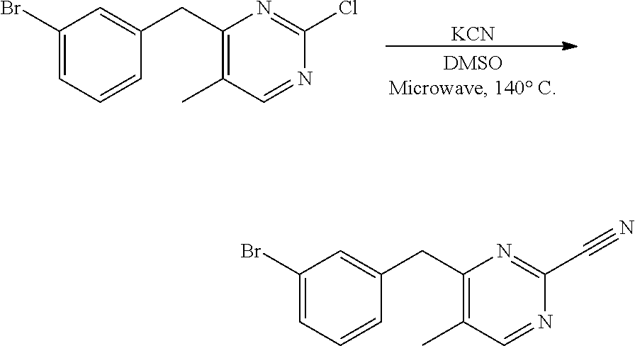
[KCN].C1(Br)=CC=CC(CC2=C(C)C=NC(Cl)=N2)=C1.C1(Br)=CC=CC(CC2=C(C)C=NC(C#N)=N2)=C1
